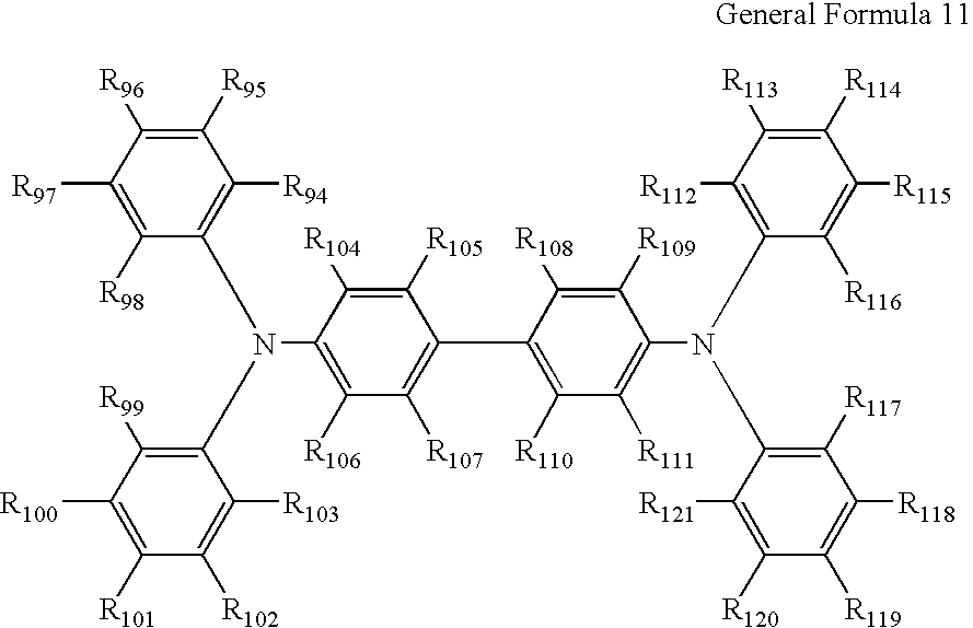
C1([R95])=C([R96])C([R97])=C([R98])C(N(C2=C([R106])C([R107])=C(C3=C([R110])C([R111])=C(N(C4=C([R112])C([R113])=C([R114])C([R115])=C4[R116])C4=C([R117])C([R118])=C([R119])C([R120])=C4[R121])C([R109])=C3[R108])C([R105])=C2[R104])C2=C([R99])C([R100])=C([R101])C([R102])=C2[R103])=C1[R94]
